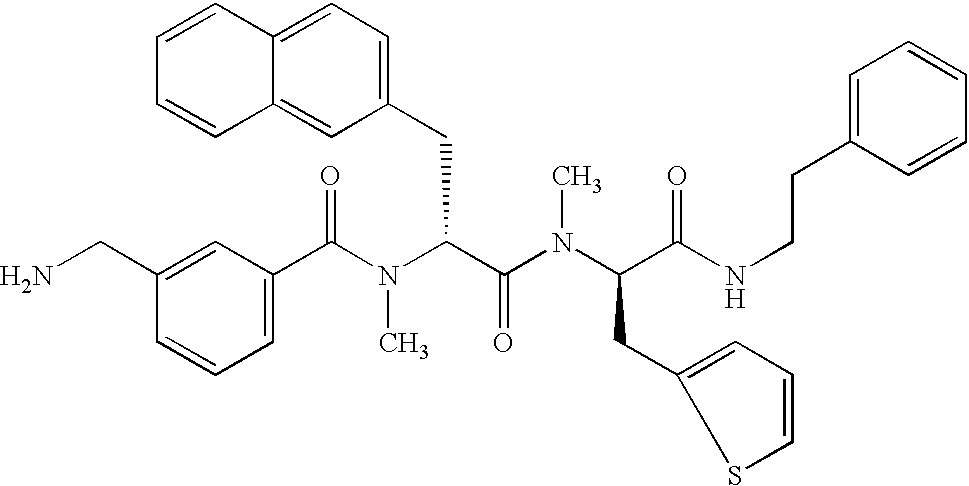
C1(C(N(C(C(N(C(C(NCCC2=CC=CC=C2)=O)CC2=CC=CS2)C)=O)CC2=CC=C3C(=C2)C=CC=C3)C)=O)=CC=CC(CN)=C1
